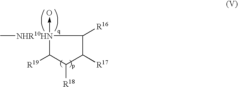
[NHR10HN]1(->O)(C)C([R19])C([R18])C([R17])C1[R16]
